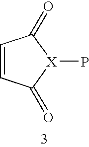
C1=CC(=O)[X](P)C1=O
